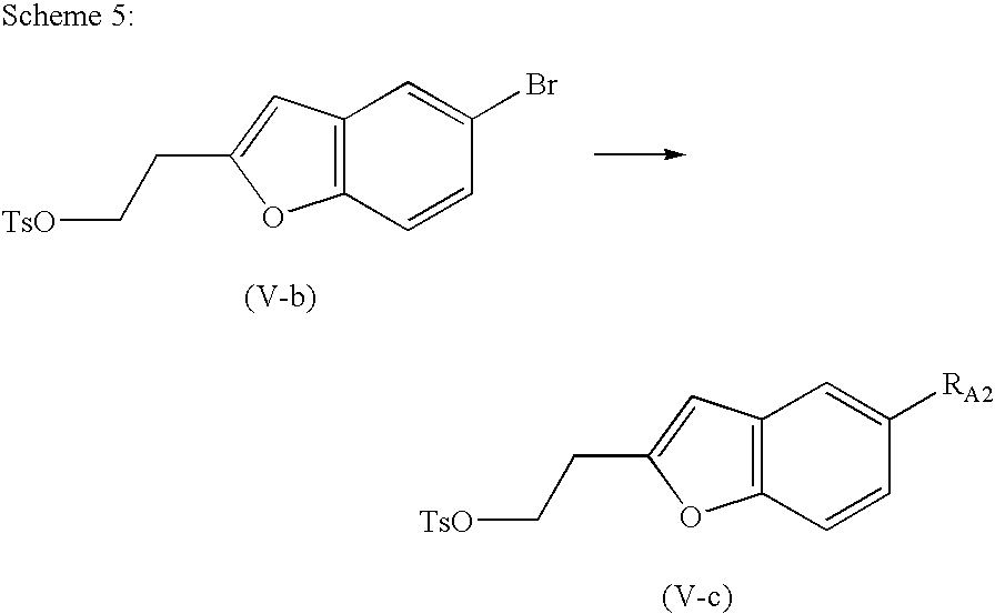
C12=C(C=CC([RA2])=C1)OC(CC[TsO])=C2.C12=C(C=CC(Br)=C1)OC(CC[TsO])=C2
